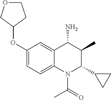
C1(OC2CCOC2)=CC=C2C(=C1)C(N)C(C)C(C1CC1)N2C(=O)C
